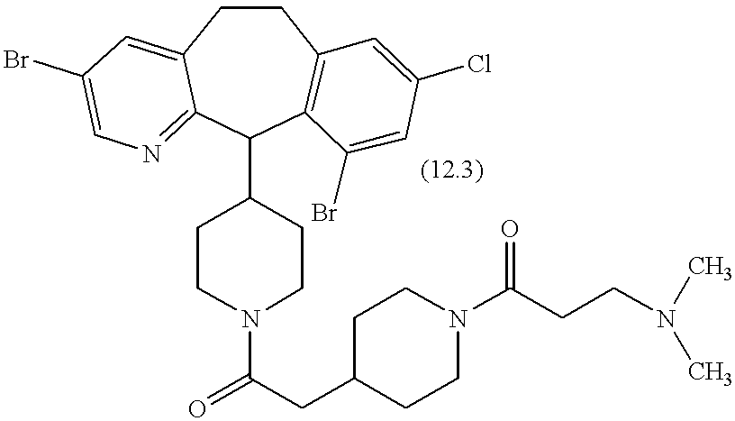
O=C(CC1CCN(C(CCN(C)C)=O)CC1)N1CCC(C2C3=C(CCC4=CC(Br)=CN=C24)C=C(Cl)C=C3Br)CC1
